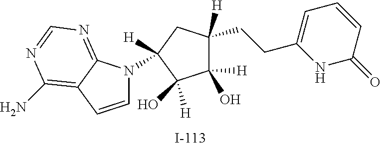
C1([H])(O)C([H])(CCC2=CC=CC(=O)N2)CC([H])(N2C=CC3=C(N)N=CN=C23)C1([H])O
